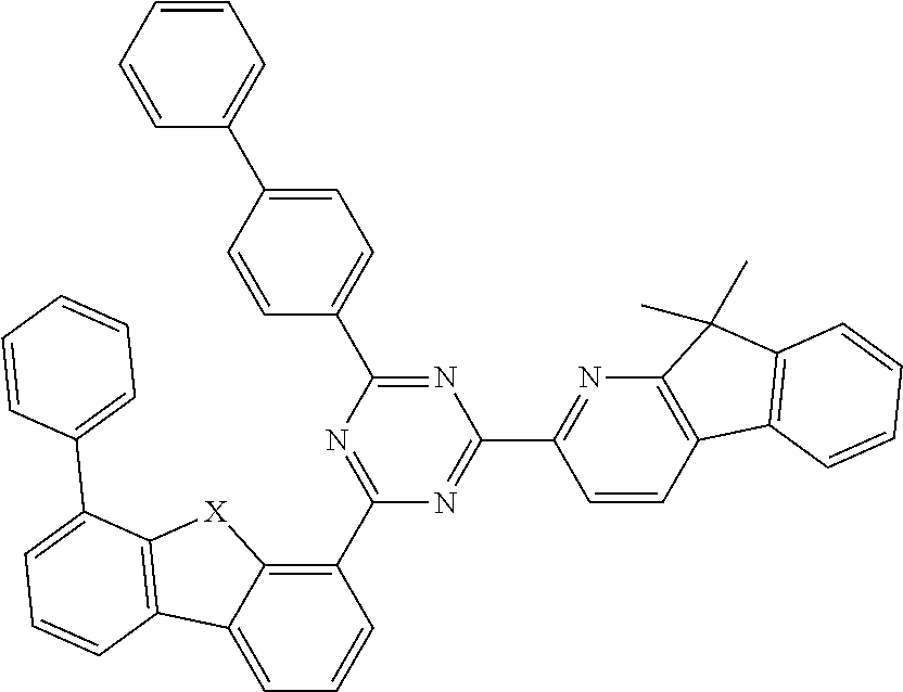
N1=C(C2=C3C(=CC=C2)C2=C([X]3)C(C3=CC=CC=C3)=CC=C2)N=C(C2=NC3=C(C=C2)C2=C(C3(C)C)C=CC=C2)N=C1C1=CC=C(C2=CC=CC=C2)C=C1
